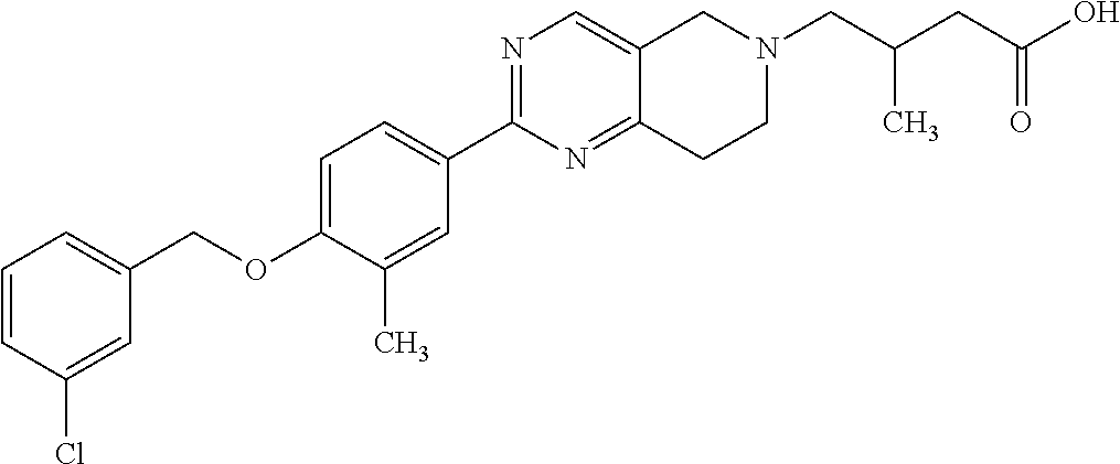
C1=CC(Cl)=CC(COC2=CC=C(C3=NC=C4C(=N3)CCN(CC(C)CC(=O)O)C4)C=C2C)=C1
